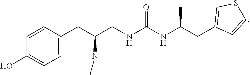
C(CC1=CSC=C1)(NC(NCC(CC1=CC=C(O)C=C1)NC)=O)C
